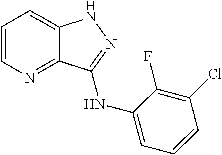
C1=CN=C2C(=C1)NN=C2NC1=CC=CC(Cl)=C1F
